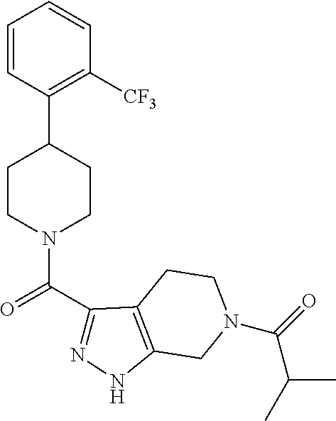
C1=CC(C2CCN(C(C3=NNC4=C3CCN(C(=O)C(C)C)C4)=O)CC2)=C([CF3])C=C1
